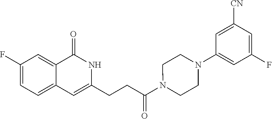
C1(F)=CC=C2C(=C1)C(=O)NC(CCC(N1CCN(C3=CC(F)=CC([CN])=C3)CC1)=O)=C2
